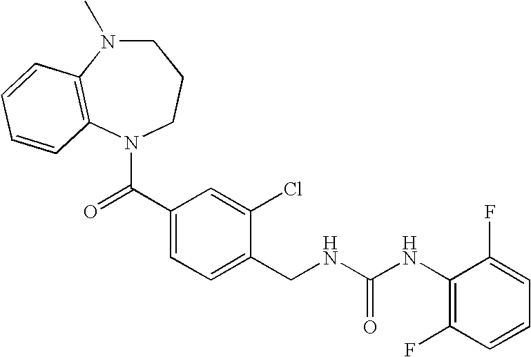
C1N(C)C2=C(N(C(C3=CC=C(CNC(NC4=C(F)C=CC=C4F)=O)C(Cl)=C3)=O)CC1)C=CC=C2
